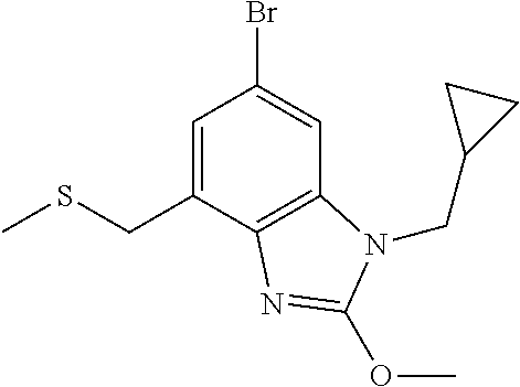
C12=C(C(CSC)=CC(Br)=C1)N=C(OC)N2CC1CC1
